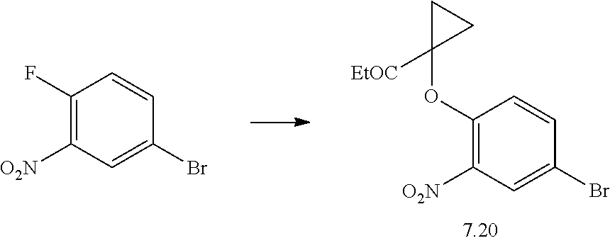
C1(OC2([EtOC])CC2)=C([O2N])C=C(Br)C=C1.C1(F)=C([O2N])C=C(Br)C=C1
